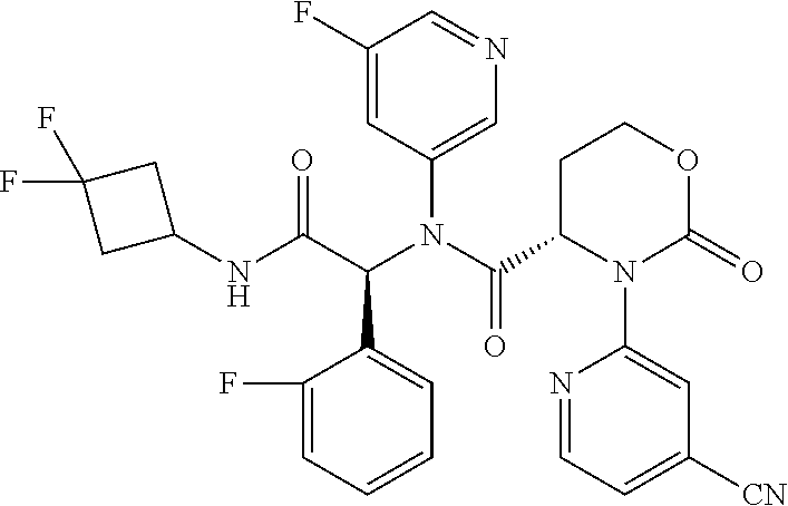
N1=CC(F)=CC(N(C(=O)C2N(C3=CC([CN])=CC=N3)C(=O)OCC2)C(C(NC2CC(F)(F)C2)=O)C2=CC=CC=C2F)=C1
